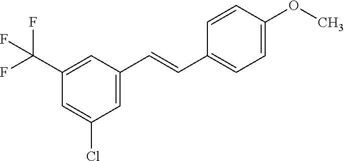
C1(C(F)(F)F)=CC(C=CC2=CC=C(OC)C=C2)=CC(Cl)=C1
